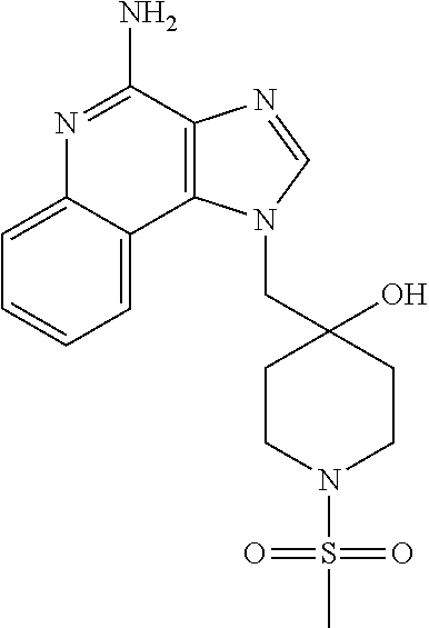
C1=CC=C2C(=C1)N=C(N)C1=C2N(CC2(O)CCN(S(C)(=O)=O)CC2)C=N1
